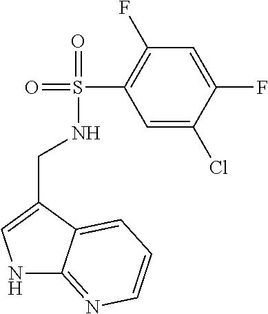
N1C2=NC=CC=C2C(CNS(=O)(=O)C2=C(F)C=C(F)C(Cl)=C2)=C1
